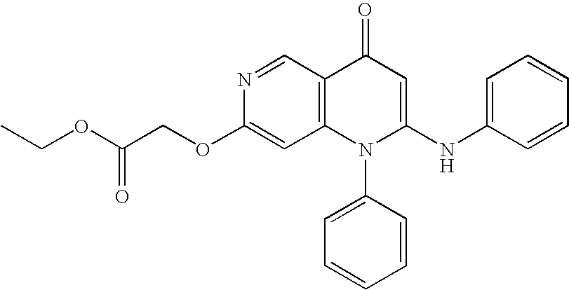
C1(OCC(OCC)=O)=CC2=C(C=N1)C(=O)C=C(NC1=CC=CC=C1)N2C1=CC=CC=C1
